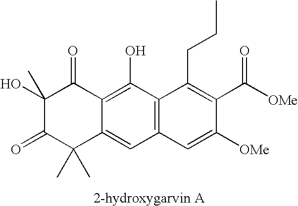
C12=C(O)C3=C(C=C1C(C)(C)C(=O)C(O)(C)C2=O)C=C([OMe])C(C([OMe])=O)=C3CCC
